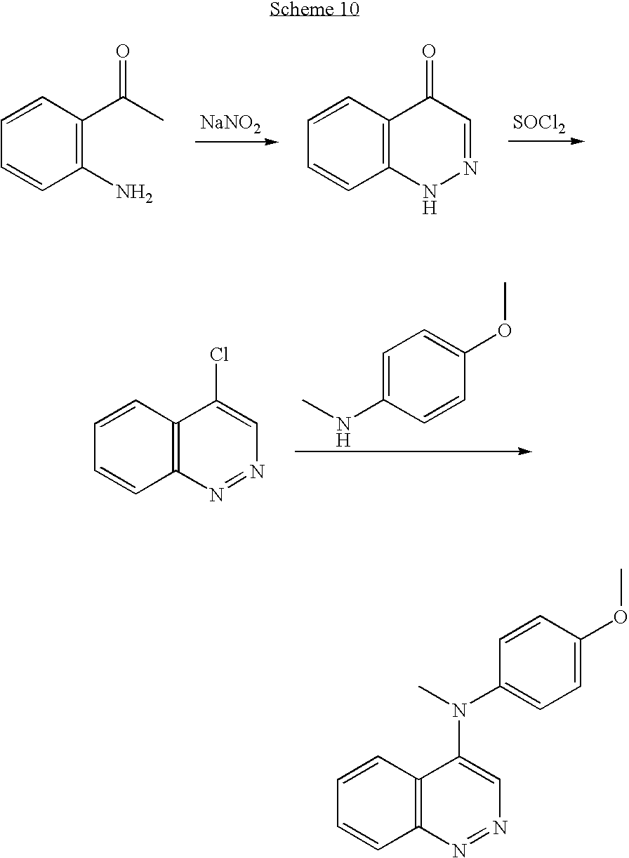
[NaNO2].[SOCl2].C1=CC(C(C)=O)=C(N)C=C1.C1=CC2=C(C=C1)NN=CC2=O.C1=C(NC)C=CC(OC)=C1.C1=CC2=C(C=C1)N=NC=C2Cl.C1=CC2=C(C=C1)N=NC=C2N(C1=CC=C(OC)C=C1)C
